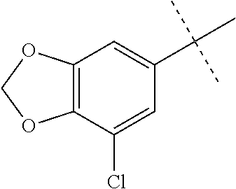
C12=C(C(Cl)=CC(C(C)(C)C)=C1)OCO2
